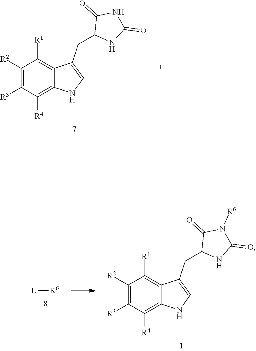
C1([R2])=C([R3])C([R4])=C2C(=C1[R1])C(CC1NC(=O)NC1=O)=CN2.[L][R6].C1([R2])=C([R3])C([R4])=C2C(=C1[R1])C(CC1NC(=O)N([R6])C1=O)=CN2
